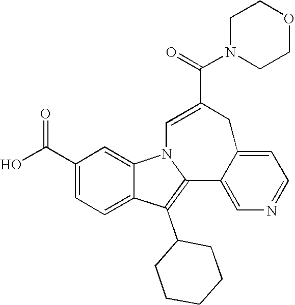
C1(C(O)=O)=CC=C2C(=C1)N1C(=C2C2CCCCC2)C2=CN=CC=C2CC(C(=O)N2CCOCC2)=C1
